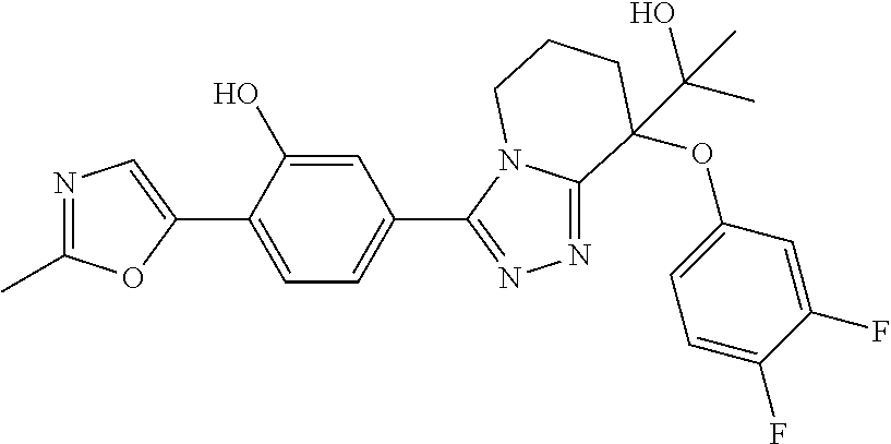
N1=C(C)OC(C2=CC=C(C3=NN=C4N3CCCC4(OC3=CC=C(F)C(F)=C3)C(O)(C)C)C=C2O)=C1
